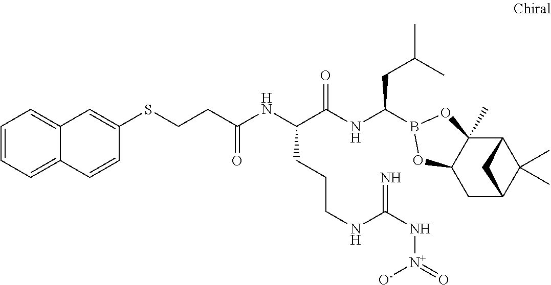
C12C3(C)C(CC(C1(C)C)C2)OB(C(NC(C(NC(=O)CCSC1=CC2=CC=CC=C2C=C1)CCCNC(N[N+]([O-])=O)=N)=O)CC(C)C)O3
